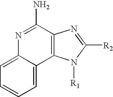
C12=C(C(N)=NC3=CC=CC=C13)N=C([R2])N2[R1]
